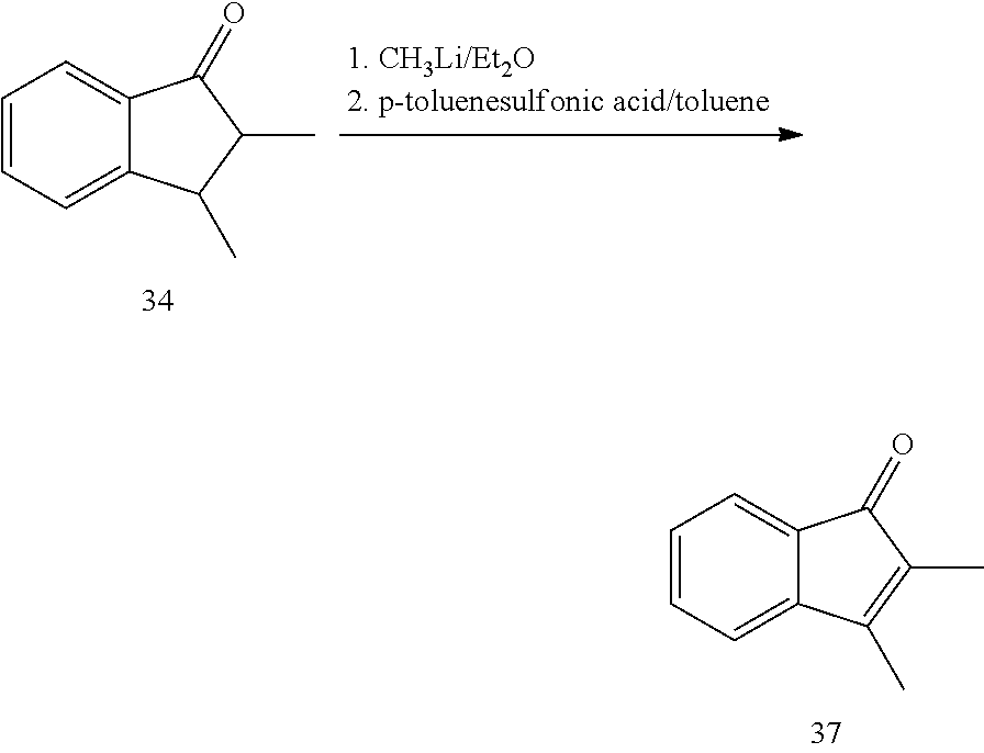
C1=CC=C2C(=C1)C(=O)C(C)=C2C.C1=CC=C2C(=C1)C(=O)C(C)C2C
